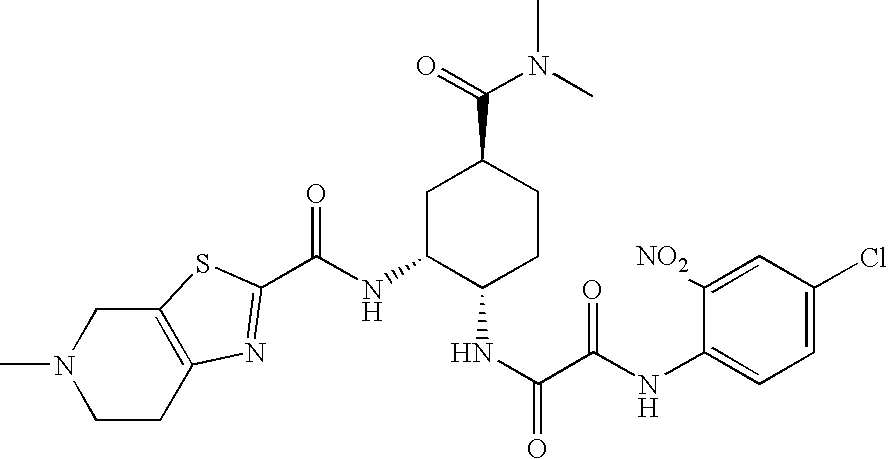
C(NC1C(NC(=O)C(NC2=CC=C(Cl)C=C2[NO2])=O)CCC(C(=O)N(C)C)C1)(=O)C1=NC2=C(S1)CN(C)CC2
